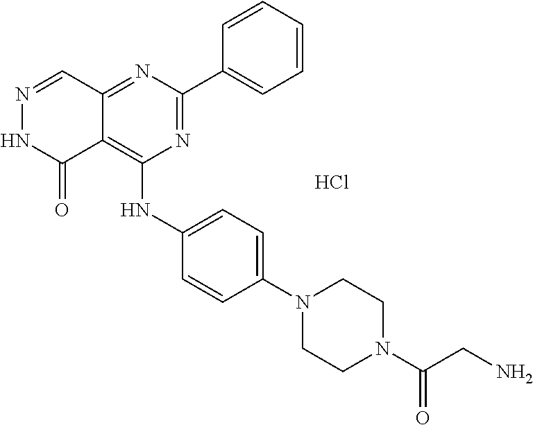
N1=CC2=NC(C3=CC=CC=C3)=NC(NC3=CC=C(N4CCN(C(CN)=O)CC4)C=C3)=C2C(=O)N1.Cl
